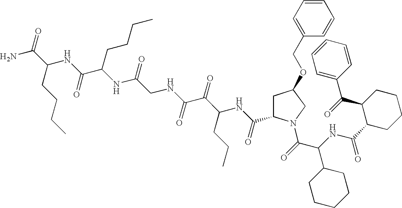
C1(C(NC(C(=O)N2CC(OCC3=CC=CC=C3)CC2C(NC(C(C(NCC(NC(CCCC)C(NC(CCCC)C(N)=O)=O)=O)=O)=O)CCC)=O)C2CCCCC2)=O)CCCCC1C(=O)C1=CC=CC=C1
